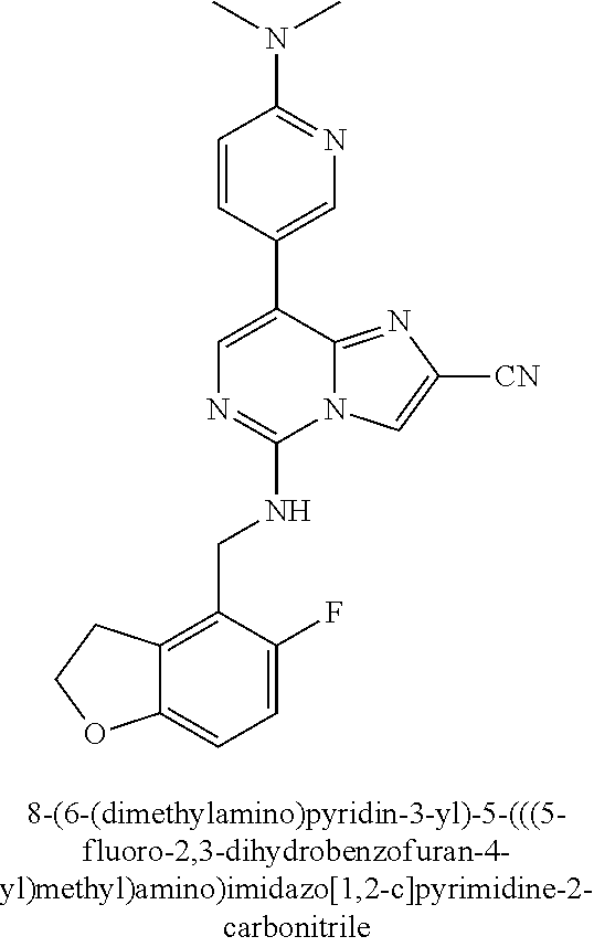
C12=CC=C(F)C(CNC3=NC=C(C4=CN=C(N(C)C)C=C4)C4=NC([CN])=CN34)=C1CCO2
